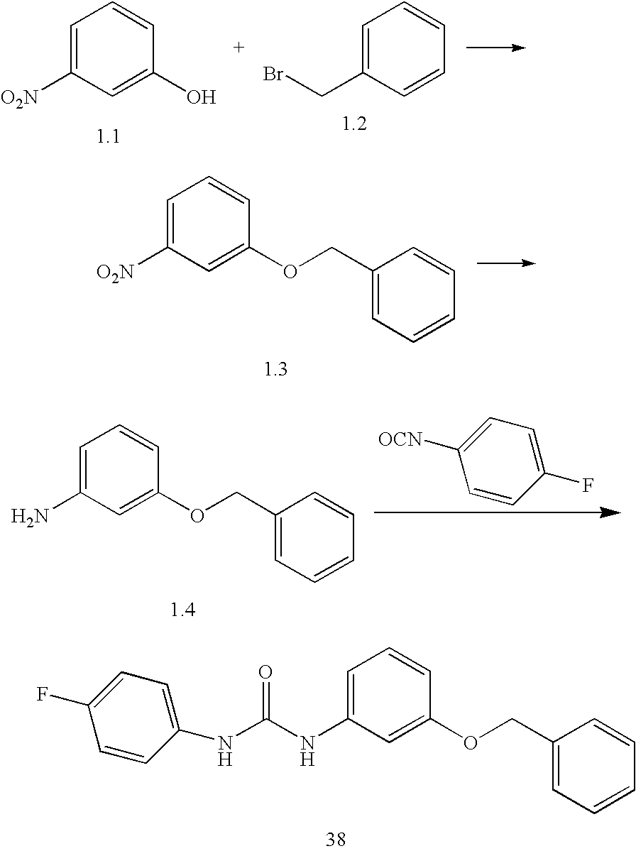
C1=C([O2N])C=C(O)C=C1.C1=C(CBr)C=CC=C1.C1=C([O2N])C=C(OCC2=CC=CC=C2)C=C1.C1=C(NC(=O)NC2=CC=C(F)C=C2)C=C(OCC2=CC=CC=C2)C=C1.C1=C(N)C=C(OCC2=CC=CC=C2)C=C1.C1=CC([OCN])=CC=C1F
